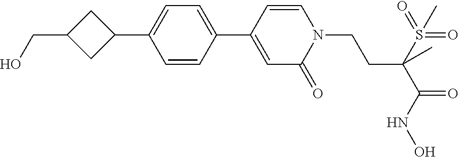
C1=CC(C2=CC=C(C3CC(CO)C3)C=C2)=CC(=O)N1CCC(S(=O)(=O)C)(C(=O)NO)C
